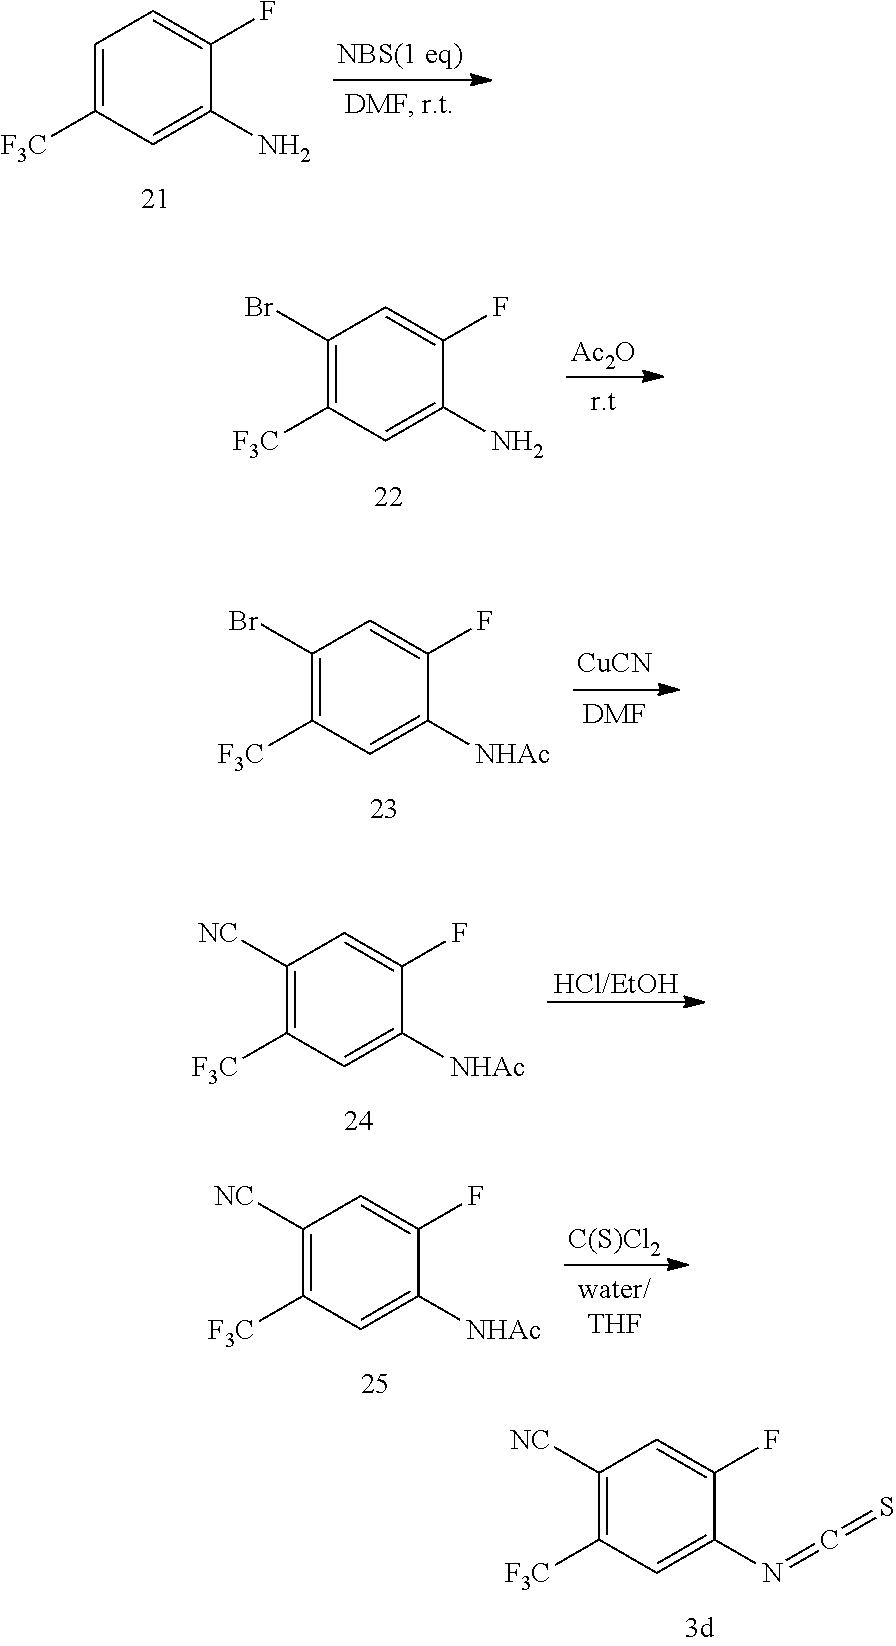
C1=C([F3C])C=C(N)C(F)=C1.[Ac2O].C1(Br)=C([F3C])C=C(N)C(F)=C1.C1(Br)=C([F3C])C=C([NHAc])C(F)=C1.[CuCN].[DMF].[C(S)Cl2].C1([NC])=C([F3C])C=C([NHAc])C(F)=C1.C1([NC])=C([F3C])C=C(N=C=S)C(F)=C1.C1([NC])=C([F3C])C=C([NHAc])C(F)=C1.[HCl/EtOH]
